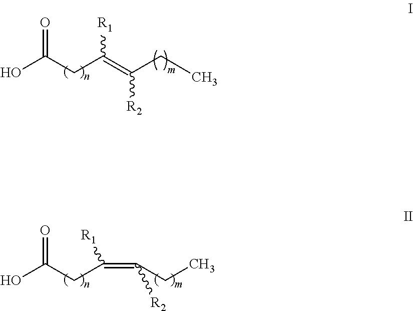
OC(CC(=C(CC)[R2])[R1])=O.OC(CC([R1])=C(CC)[R2])=O
